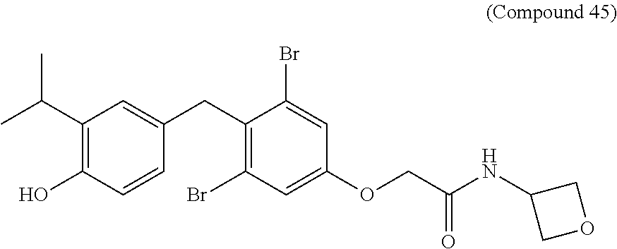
C1(C(C)C)=C(O)C=CC(CC2=C(Br)C=C(OCC(NC3COC3)=O)C=C2Br)=C1
